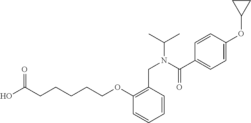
C(N(C(C)C)C(C1=CC=C(OC2CC2)C=C1)=O)C1=C(OCCCCCC(O)=O)C=CC=C1
